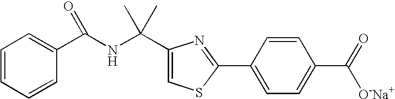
C1(C(NC(C2=CC=CC=C2)=O)(C)C)=CSC(C2=CC=C(C(=O)[O-Na+])C=C2)=N1
